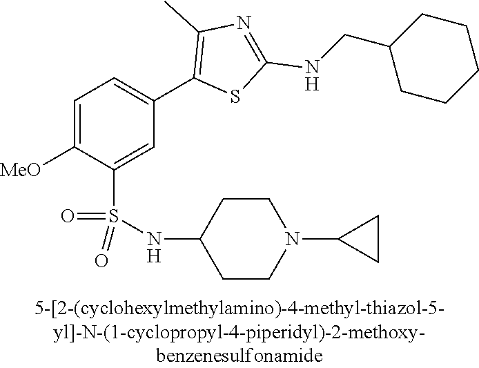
C1=C([MeO])C(S(NC2CCN(C3CC3)CC2)(=O)=O)=CC(C2=C(C)N=C(NCC3CCCCC3)S2)=C1
